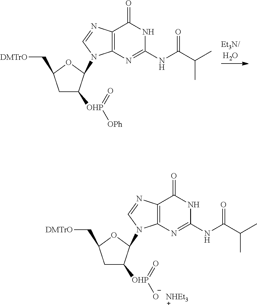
C1C([OHP](=O)[OPh])C(N2C3=C(C(=O)NC(NC(C(C)C)=O)=N3)N=C2)OC1C[DMTrO].C1C([OHP](=O)[O-3])C(N2C3=C(C(=O)NC(NC(C(C)C)=O)=N3)N=C2)OC1C[DMTrO]
